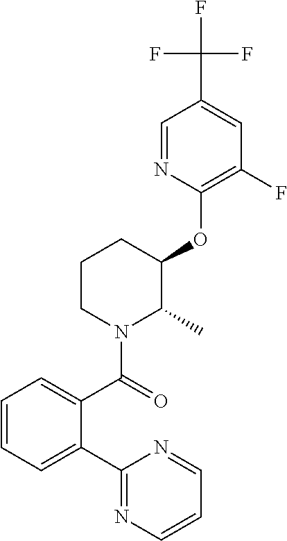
C1=CC=C(C2=NC=CC=N2)C(C(=O)N2C(C)C(OC3=C(F)C=C(C(F)(F)F)C=N3)CCC2)=C1
